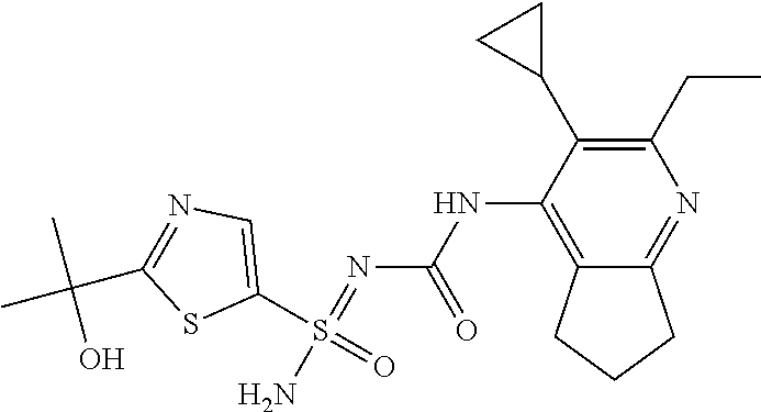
C1(S(=O)(N)=NC(NC2=C3C(=NC(CC)=C2C2CC2)CCC3)=O)=CN=C(C(C)(C)O)S1
